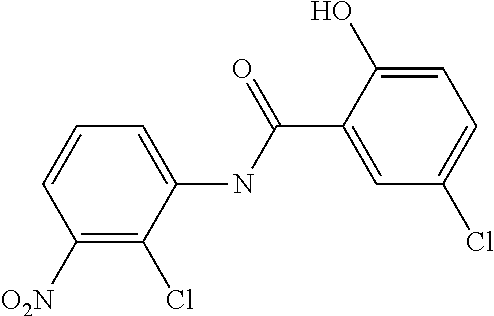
C1([O2N])=C(Cl)C(NC(C2=CC(Cl)=CC=C2O)=O)=CC=C1
